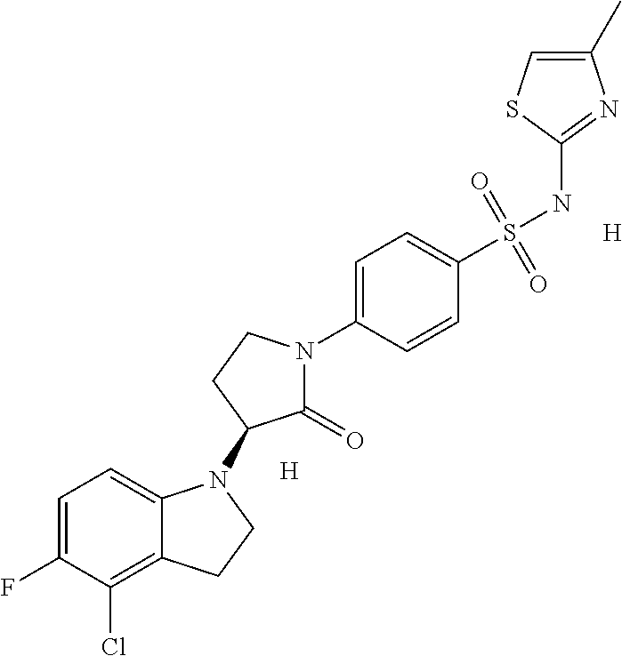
C1=C(F)C(Cl)=C2C(=C1)N(C1C(=O)N(C3=CC=C(S(NC4=NC(C)=CS4)(=O)=O)C=C3)CC1)CC2.[H].[H]
